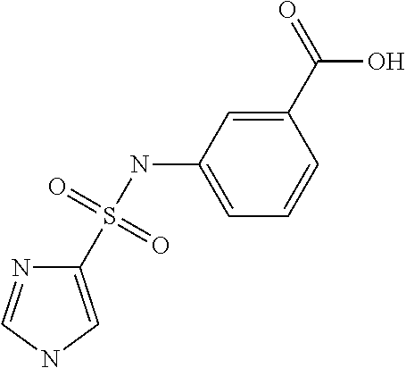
C1=C(NS(=O)(=O)C2=CNC=N2)C=C(C(=O)O)C=C1
